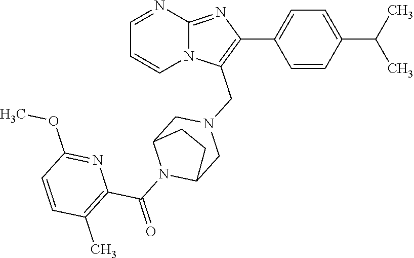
C1=CC(C(C)C)=CC=C1C1=C(CN2CC3N(C(C4=C(C)C=CC(OC)=N4)=O)C(C2)CC3)N2C(=N1)N=CC=C2
